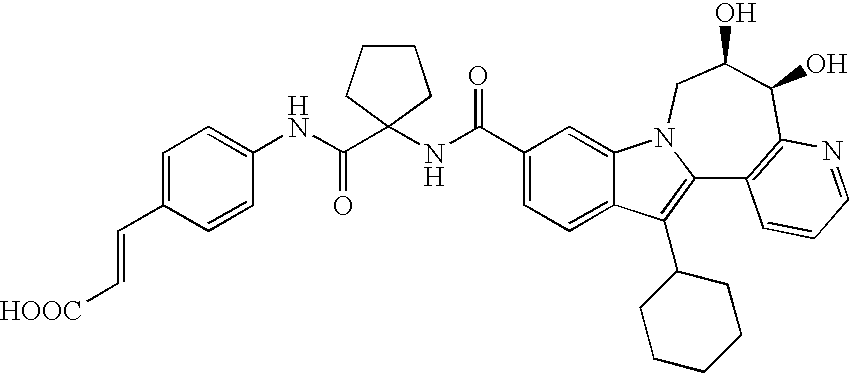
C12=CC=C(C(NC3(C(NC4=CC=C(C=C[HOOC])C=C4)=O)CCCC3)=O)C=C1N1C(=C2C2CCCCC2)C2=C(C(O)C(O)C1)N=CC=C2
